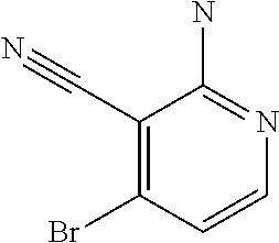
C1(C#N)=C(Br)C=CN=C1N
